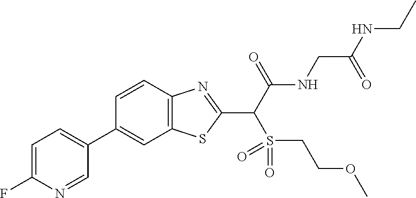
C1=C(F)N=CC(C2=CC3=C(C=C2)N=C(C(C(=O)NCC(NCC)=O)S(CCOC)(=O)=O)S3)=C1
